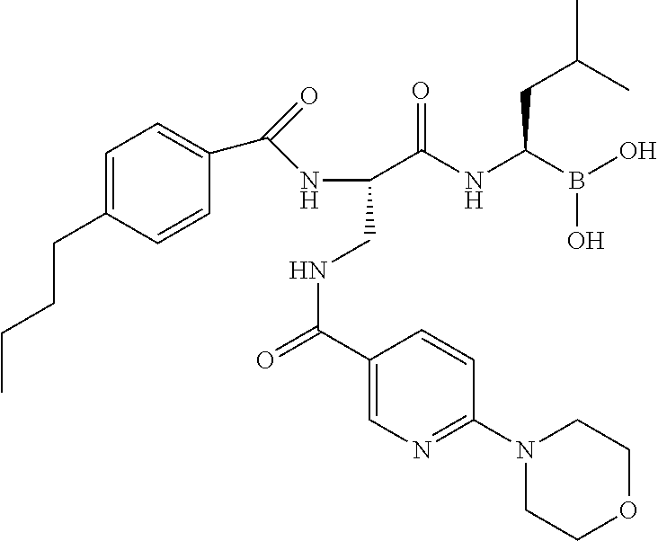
C1=CC(CCCC)=CC=C1C(NC(C(NC(B(O)O)CC(C)C)=O)CNC(=O)C1=CN=C(N2CCOCC2)C=C1)=O
